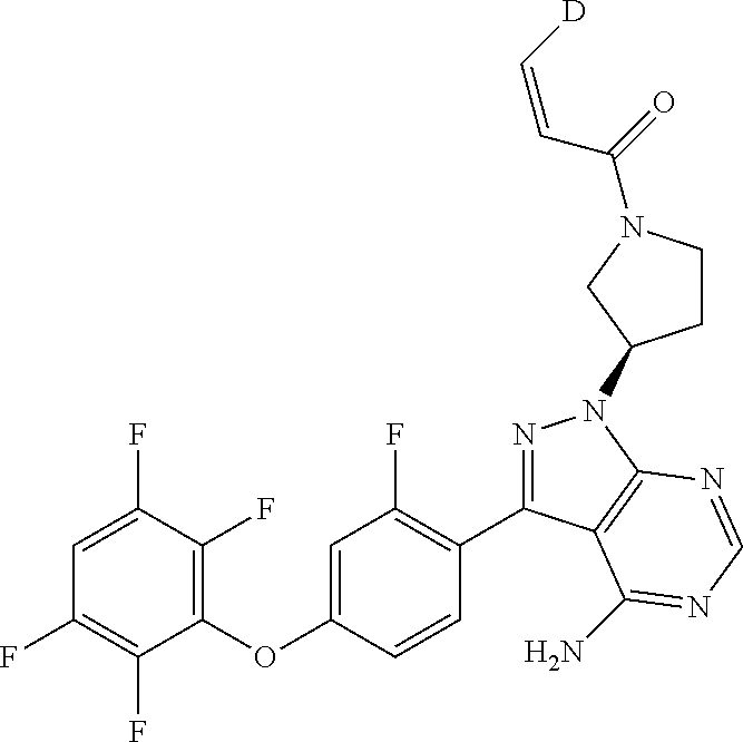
C1(OC2=CC(F)=C(C3=NN(C4CCN(C(=O)C=C[D])C4)C4=C3C(N)=NC=N4)C=C2)=C(F)C(F)=CC(F)=C1F
